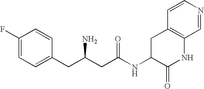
C1(F)=CC=C(CC(CC(NC2C(=O)NC3=C(C2)C=CN=C3)=O)N)C=C1
